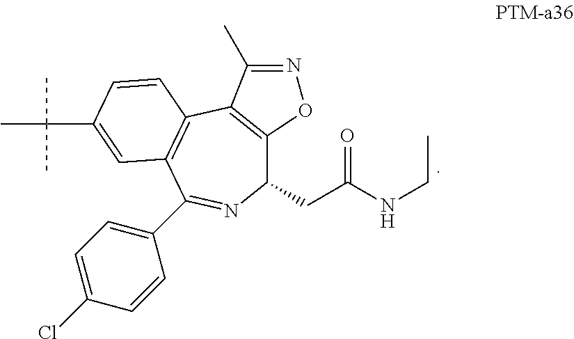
C1(CC(NCC)=O)C2=C(C3=C(C(C4=CC=C(Cl)C=C4)=N1)C=C(C(C)(C)C)C=C3)C(C)=NO2
